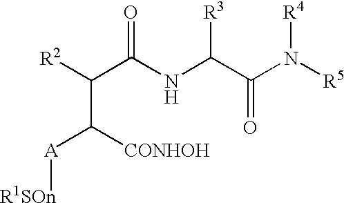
[A](C(C([R2])C(NC(C(=O)N([R5])[R4])[R3])=O)[CONHOH])[R1SOn]
